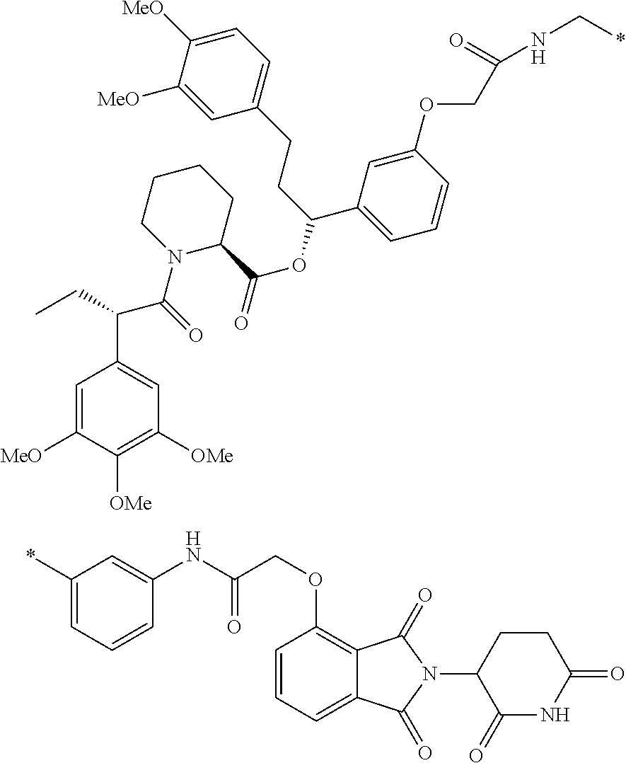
N(C(=O)COC1=CC(C(CCC2=CC=C([MeO])C([MeO])=C2)OC(C2CCCCN2C(=O)C(C2=CC([OMe])=C([OMe])C([MeO])=C2)CC)=O)=CC=C1)C*.C1(OCC(NC2=CC(*)=CC=C2)=O)=C2C(=CC=C1)C(=O)N(C1CCC(=O)NC1=O)C2=O
